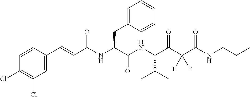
C1=CC(Cl)=C(Cl)C=C1C=CC(NC(C(NC(C(C(C(NCCC)=O)(F)F)=O)C(C)C)=O)CC1=CC=CC=C1)=O
